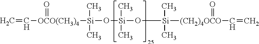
C=C[OCO(CH3)4](=O)[Si](C)(C)O[Si](C)(C)O[Si](C)(C)[(CH2)4OCO](=O)C=C
